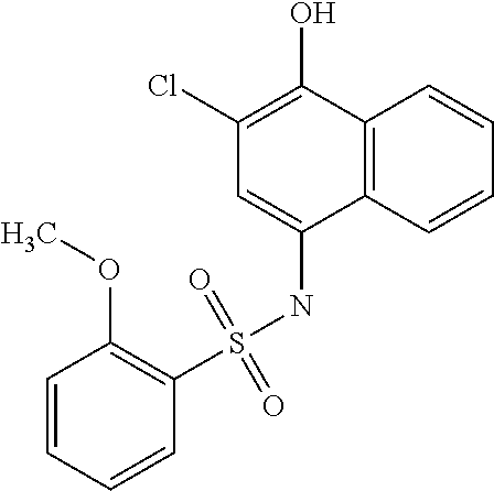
C1(OC)=C(S(NC2=CC(Cl)=C(O)C3=C2C=CC=C3)(=O)=O)C=CC=C1
